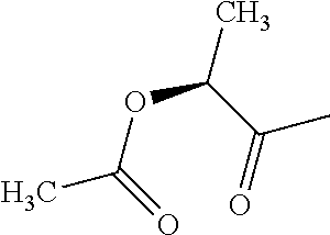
CC(C(=O)C)OC(C)=O
